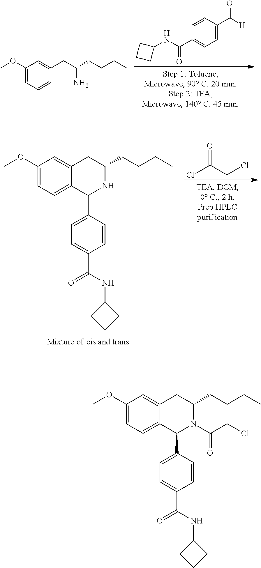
C1=C(C([H])=O)C=CC(C(NC2CCC2)=O)=C1.C1(OC)=CC=CC(CC(N)CCCC)=C1.O=C(CCl)Cl.C1(OC)=CC=C2C(=C1)CC(CCCC)NC2C1=CC=C(C(NC2CCC2)=O)C=C1.C1(OC)=CC=C2C(=C1)CC(CCCC)N(C(CCl)=O)C2C1=CC=C(C(NC2CCC2)=O)C=C1
